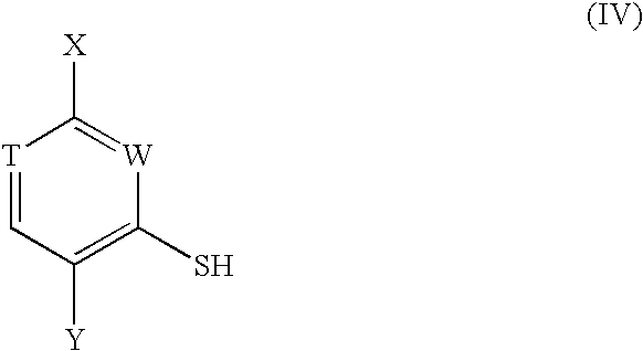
[T]1=CC([Y])=C(S)[W]=C1[X]
